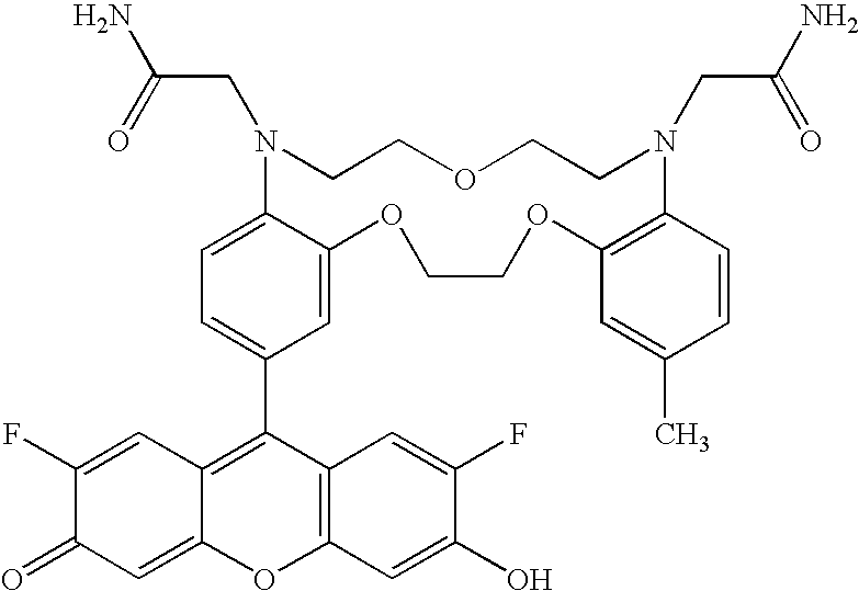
C1=C2C(=CC=C1C1=C3C(=CC(=O)C(F)=C3)OC3=C1C=C(F)C(O)=C3)N(CC(N)=O)CCOCCN(CC(N)=O)C1=C(OCCO2)C=C(C)C=C1
